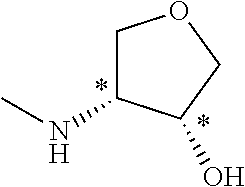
N(C)C1COCC1O
